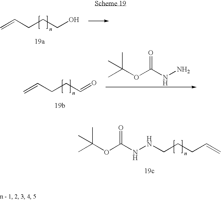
C=CCCCO.C=CCCC=O.CC(OC(NN)=O)(C)C.N(NCCCC=C)C(OC(C)(C)C)=O
